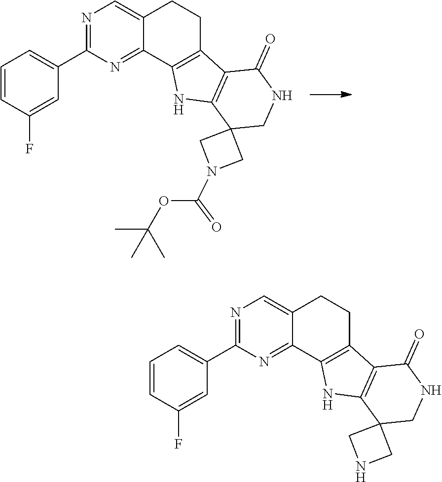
N1=C(C2=CC=CC(F)=C2)N=C2C(=C1)CCC1=C2NC2=C1C(=O)NCC21CN(C(OC(C)(C)C)=O)C1.N1=C(C2=CC=CC(F)=C2)N=C2C(=C1)CCC1=C2NC2=C1C(=O)NCC21CNC1
